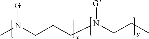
CN(CCCN([G])CCC)[G]
